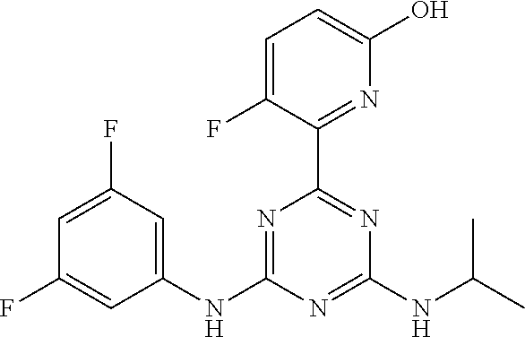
C1=C(F)C(C2=NC(NC(C)C)=NC(NC3=CC(F)=CC(F)=C3)=N2)=NC(O)=C1
